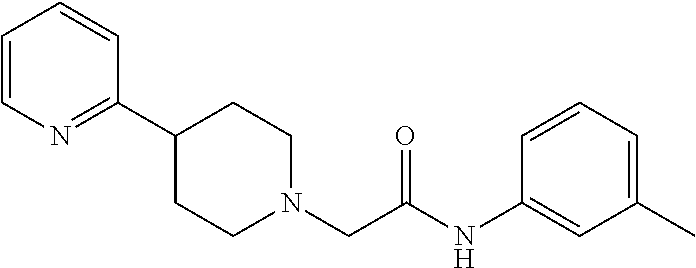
C1=CC=CC(C2CCN(CC(NC3=CC(C)=CC=C3)=O)CC2)=N1
